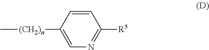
C[(CH2)n]C1=CN=C([R5])C=C1
